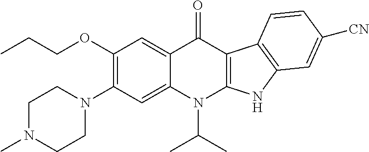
C1(OCCC)=C(N2CCN(C)CC2)C=C2C(=C1)C(=O)C1=C(N2C(C)C)NC2=C1C=CC([CN])=C2
